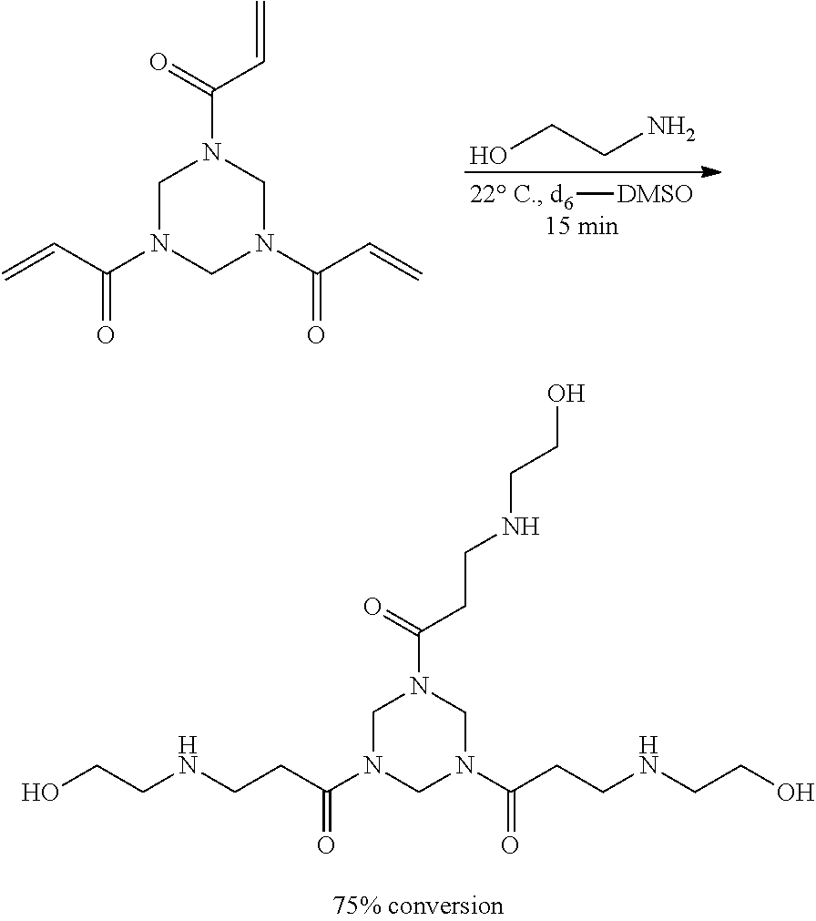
[d6][DMSO].C1N(C(C=C)=O)CN(C(C=C)=O)CN1C(=O)C=C.OCCN.C1N(C(CCNCCO)=O)CN(C(CCNCCO)=O)CN1C(=O)CCNCCO
